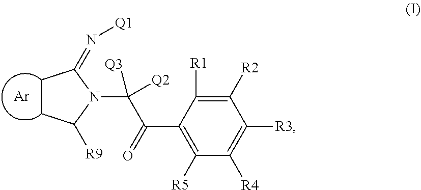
C1([R2])=C([R1])C(C(=O)C([Q2])(N2C([R9])CCC2=N[Q1])[Q3])=C([R5])C([R4])=C1[R3].[Ar]
